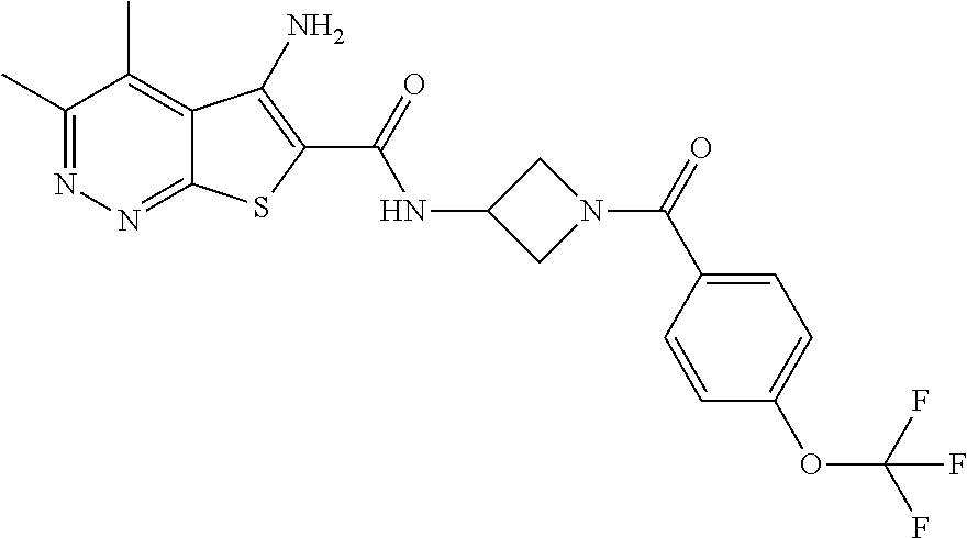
C1(C)=NN=C2C(=C1C)C(N)=C(C(=O)NC1CN(C(=O)C3=CC=C(OC(F)(F)F)C=C3)C1)S2
